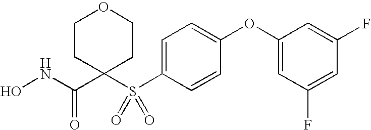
ONC(C1(S(C2=CC=C(OC3=CC(F)=CC(F)=C3)C=C2)(=O)=O)CCOCC1)=O
